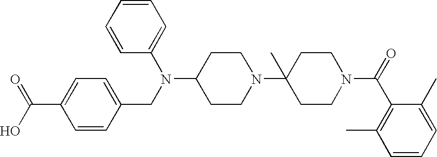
C1CN(C2(C)CCN(C(=O)C3=C(C)C=CC=C3C)CC2)CCC1N(C1=CC=CC=C1)CC1=CC=C(C(O)=O)C=C1
